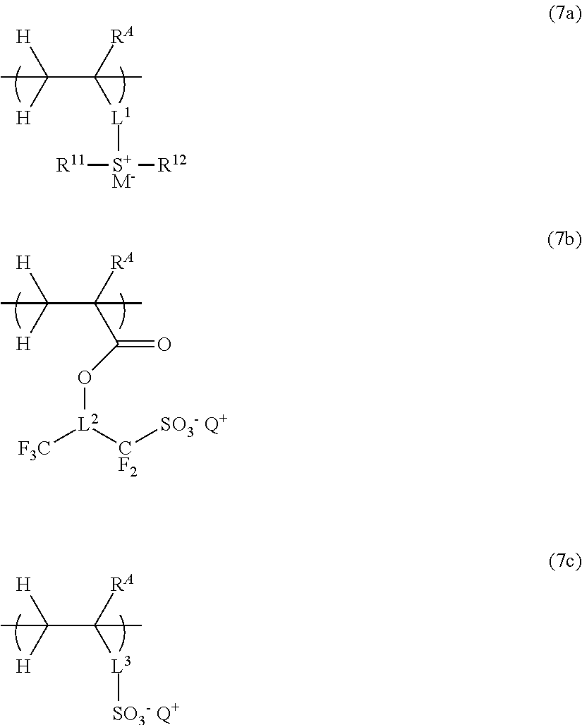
CC([H])([H])C([RA])([L1][S+M-]([R11])[R12])C.CC([H])([H])C([RA])(C(O[L2]([F3C])[CF2][SO3- Q+])=O)C.CC([H])([H])C([RA])([L3][SO3- Q+])C
